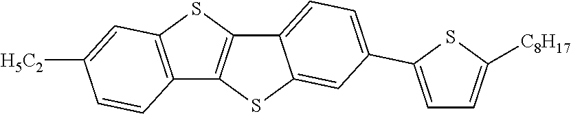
C12=C(SC3=C1SC1=CC(C4=CC=C([C8H17])S4)=CC=C31)C=C([H5C2])C=C2
